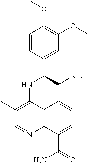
C1=CC(C(CN)NC2=C(C)C=NC3=C2C=CC=C3C(=O)N)=CC(OC)=C1OC
